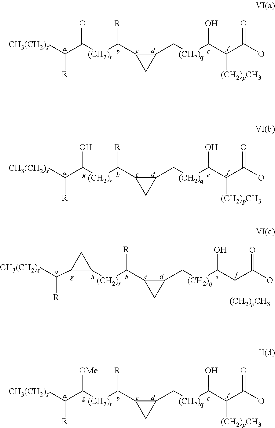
[CH3(CH2)s]C(C([(CH2)r]C(C1CC1C[(CH2)q]C(C(C(O)=O)[(CH2)pCH3])O)[R])=O)[R].[a].[CH3(CH2)s]C(C([(CH2)r]C(C1CC1C[(CH2)q]C(C(C(O)=O)[(CH2)pCH3])O)[R])[OMe])[R].[a].[CH3(CH2)s]C(C([(CH2)r]C(C1CC1C[(CH2)q]C(C(C(O)=O)[(CH2)pCH3])O)[R])O)[R].[a].[a].[CH3(CH2)s]C([R])C1C([(CH2)r]C(C2CC2C[(CH2)q]C(C(C(O)=O)[(CH2)pCH3])O)[R])C1
